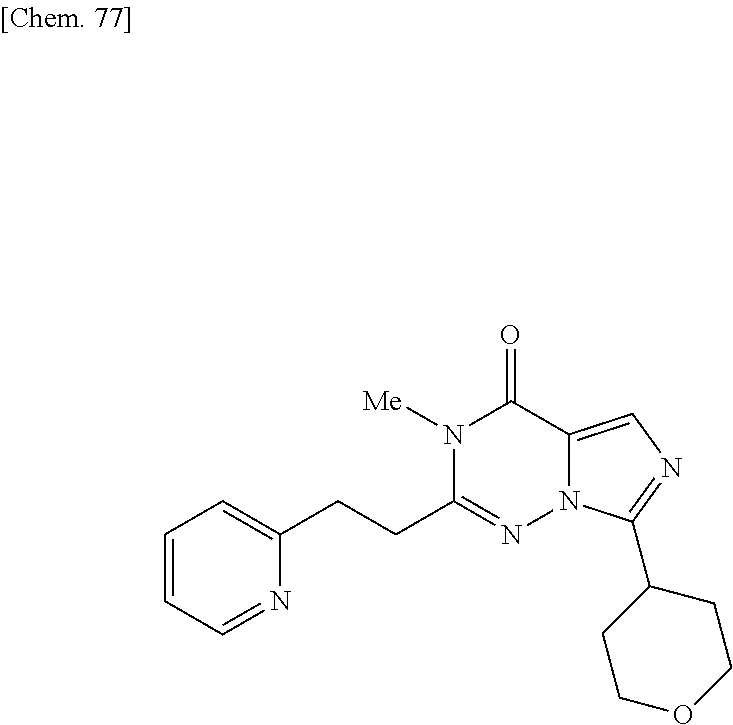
N1([Me])C(CCC2=CC=CC=N2)=NN2C(=CN=C2C2CCOCC2)C1=O
